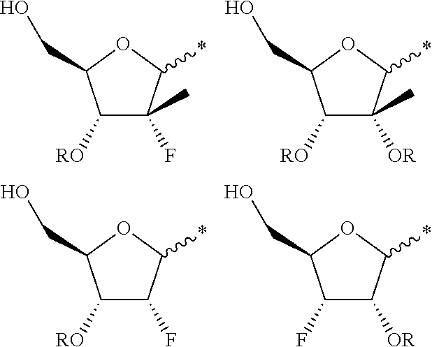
C1([RO])C(C)(F)C(*)OC1CO.C1([RO])C(C)([OR])C(*)OC1CO.C1([RO])C(F)C(*)OC1CO.C1(F)C([OR])C(*)OC1CO
